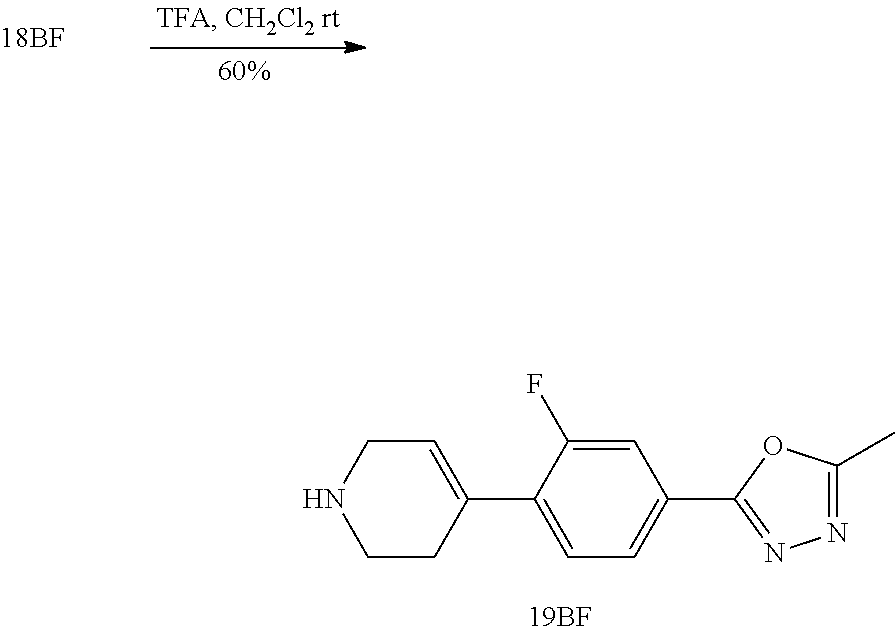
C1=C(F)C(C2=CCNCC2)=CC=C1C1=NN=C(C)O1
